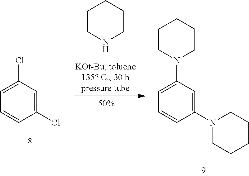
C1=C(Cl)C=C(Cl)C=C1.C1CNCCC1.C1=C(N2CCCCC2)C=C(N2CCCCC2)C=C1
